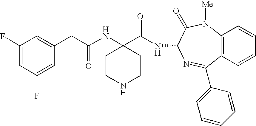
C1(CC(NC2(C(=O)NC3C(=O)N([Me])C4=C(C=CC=C4)C(C4=CC=CC=C4)=N3)CCNCC2)=O)=CC(F)=CC(F)=C1
